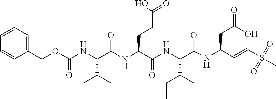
C(C(NC(C(=O)NC(C(CC)C)C(NC(C=CS(=O)(=O)C)CC(O)=O)=O)CCC(O)=O)=O)(NC(OCC1=CC=CC=C1)=O)C(C)C
